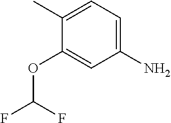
C1(C)=CC=C(N)C=C1OC(F)F
